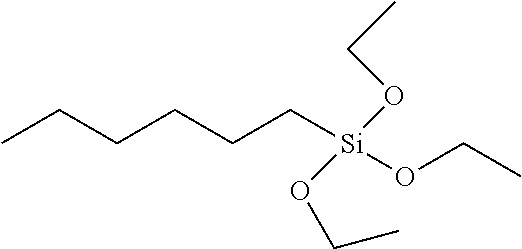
CCCCCC[Si](OCC)(OCC)OCC
